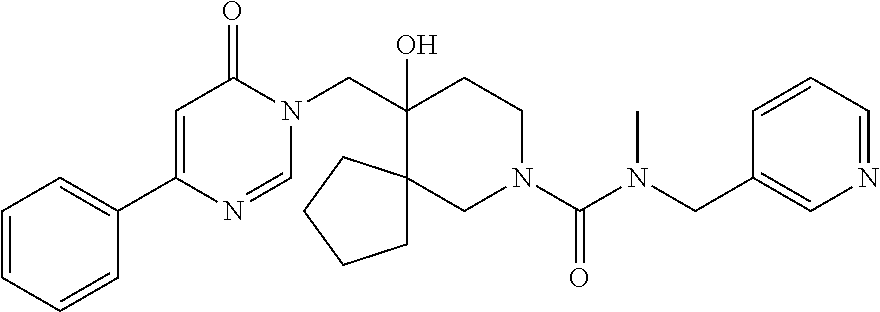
C1=CC=CC(C2=CC(=O)N(CC3(O)CCN(C(N(CC4=CN=CC=C4)C)=O)CC34CCCC4)C=N2)=C1
